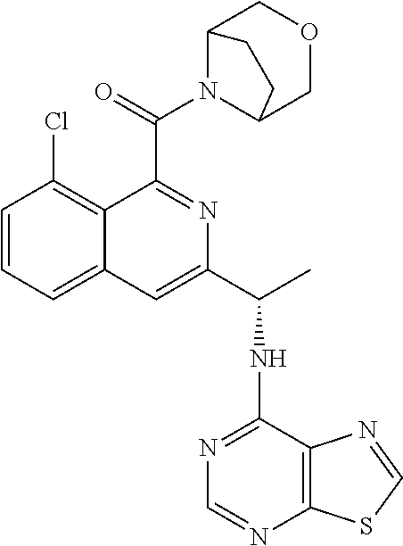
C1=CC=C2C(=C1Cl)C(C(N1C3COCC1CC3)=O)=NC(C(NC1=NC=NC3=C1N=CS3)C)=C2
